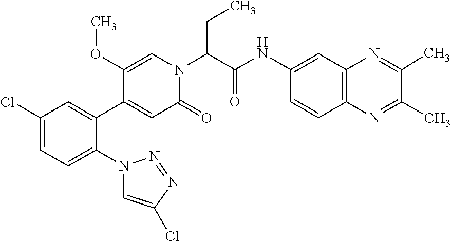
C1(Cl)=CC=C(N2C=C(Cl)N=N2)C(C2=CC(=O)N(C(C(NC3=CC4=C(C=C3)N=C(C)C(C)=N4)=O)CC)C=C2OC)=C1
